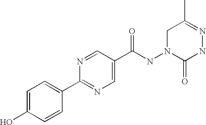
C1=C(O)C=CC(C2=NC=C(C(NN3C(=O)NN=C(C)C3)=O)C=N2)=C1
